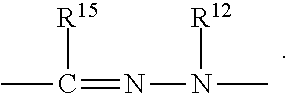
CC([R15])=NN([R12])C
